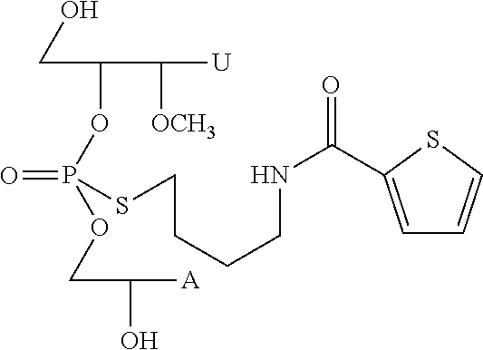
C(C(OP(=O)(SCCCCNC(=O)C1=CC=CS1)OCC([A])O)C([OCH3])[U])O
